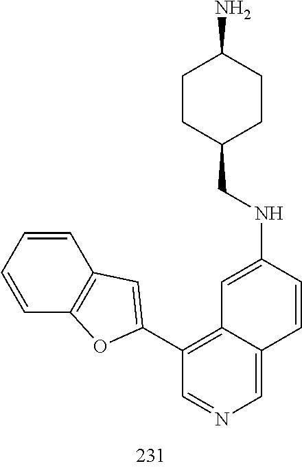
C(NC1=CC2=C(C3=CC4=C(C=CC=C4)O3)C=NC=C2C=C1)C1CCC(N)CC1
